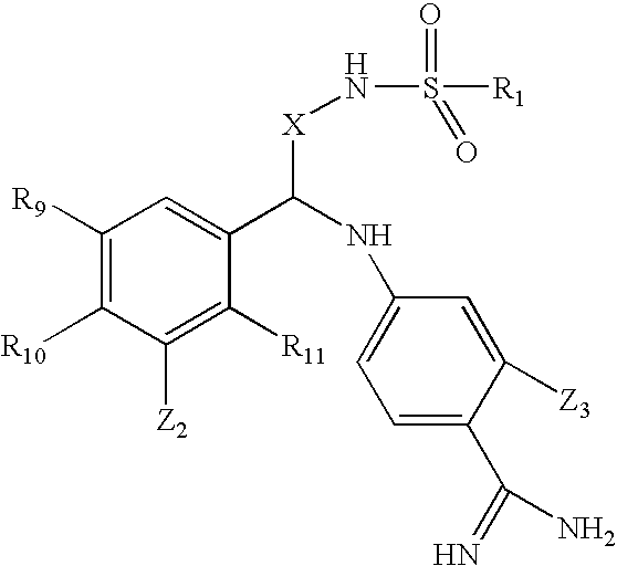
C1([R9])=C([R10])C([Z2])=C([R11])C(C([X]NS(=O)(=O)[R1])NC2=CC=C(C(=N)N)C([Z3])=C2)=C1
